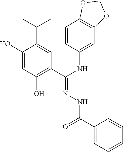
C1(O)=CC(O)=C(C(NC2=CC3=C(C=C2)OCO3)=NNC(C2=CC=CC=C2)=O)C=C1C(C)C
